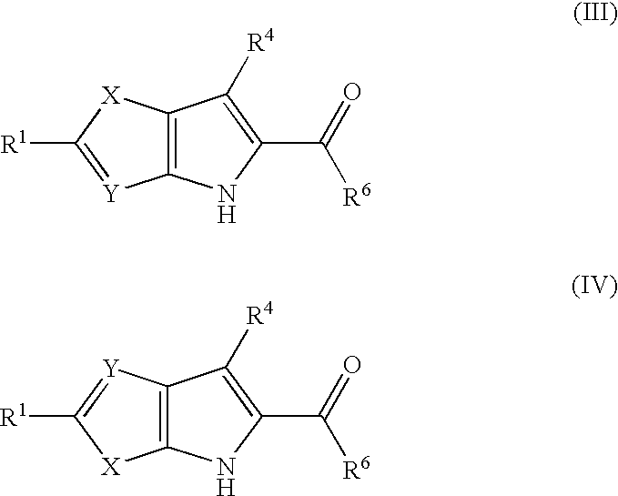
C12=C([X]C([R1])=[Y]1)C([R4])=C(C(=O)[R6])N2.C12=C([Y]=C([R1])[X]1)C([R4])=C(C(=O)[R6])N2
